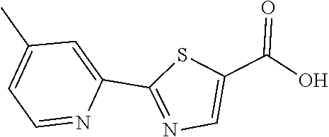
C1(C)=CC=NC(C2=NC=C(C(O)=O)S2)=C1
